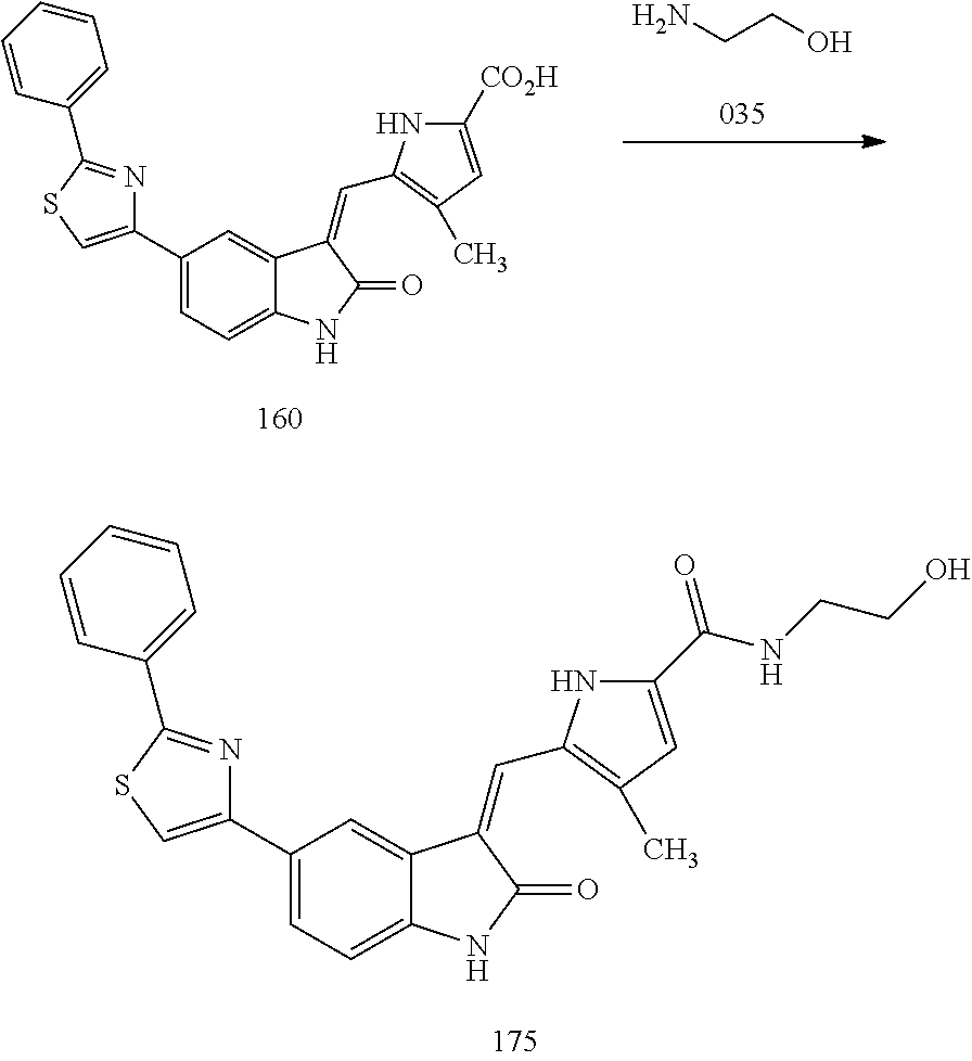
NCCO.C1=C(C2=CSC(C3=CC=CC=C3)=N2)C=C2C(=C1)NC(=O)C2=CC1=C(C)C=C([CO2H])N1.C1=C(C2=CSC(C3=CC=CC=C3)=N2)C=C2C(=C1)NC(=O)C2=CC1=C(C)C=C(C(NCCO)=O)N1
